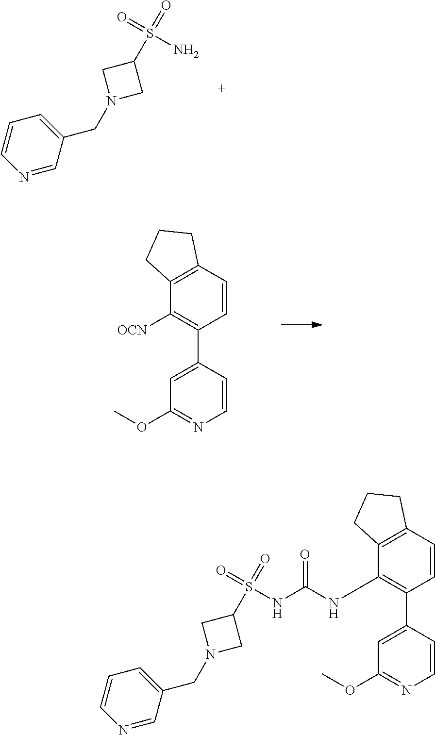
C1=C(CN2CC(S(=O)(=O)N)C2)C=NC=C1.C12=C(C([OCN])=C(C3=CC(OC)=NC=C3)C=C1)CCC2.C1=C(CN2CC(S(=O)(=O)NC(=O)NC3=C(C4=CC(OC)=NC=C4)C=CC4=C3CCC4)C2)C=NC=C1
